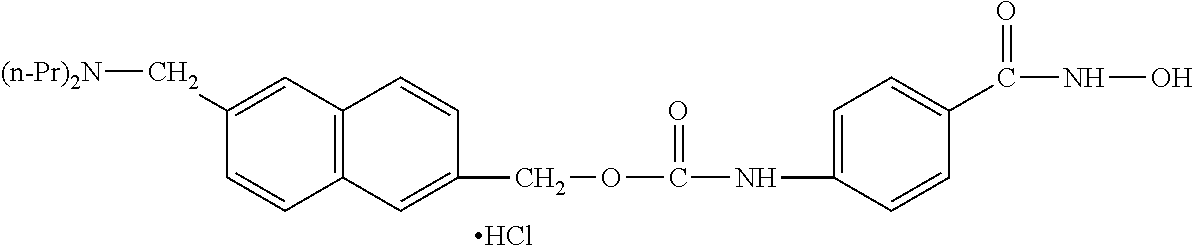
Cl.C12=C(C=C(C[(n-Pr)2N])C=C1)C=CC(COC(NC1=CC=C(C(NO)=O)C=C1)=O)=C2
